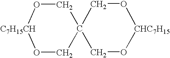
C1O[C7H15CH]OCC12CO[CHC7H15]OC2
